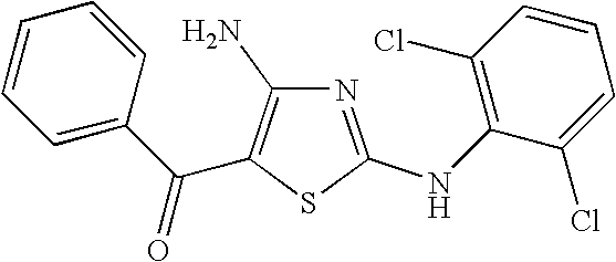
C1=CC=C(C(C2=C(N)N=C(NC3=C(Cl)C=CC=C3Cl)S2)=O)C=C1
